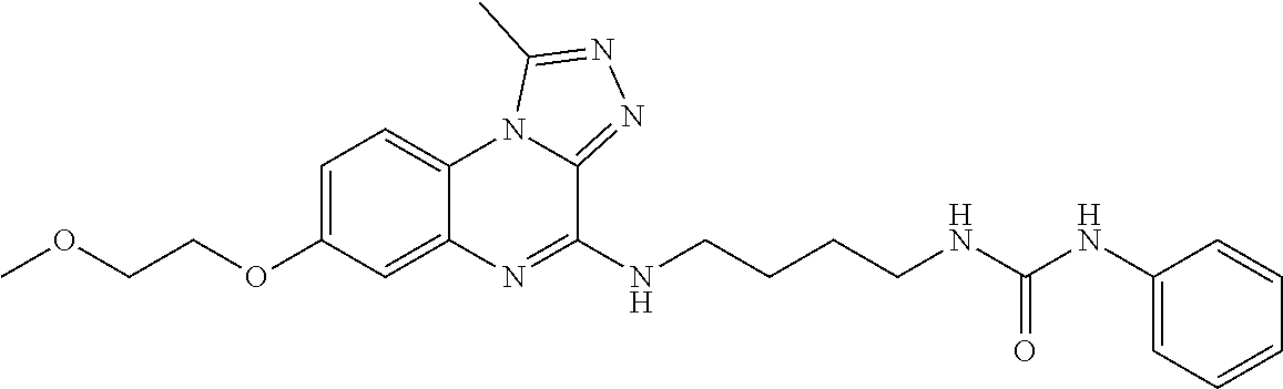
C1=C(OCCOC)C=C2C(=C1)N1C(=NN=C1C)C(NCCCCNC(NC1=CC=CC=C1)=O)=N2
